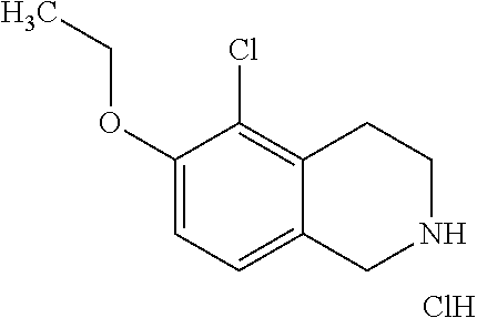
C1(OCC)=CC=C2C(=C1Cl)CCNC2.Cl
